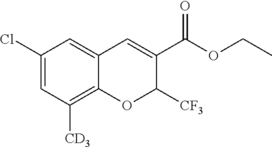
C1(Cl)=CC([CD3])=C2C(=C1)C=C(C(OCC)=O)C([CF3])O2
